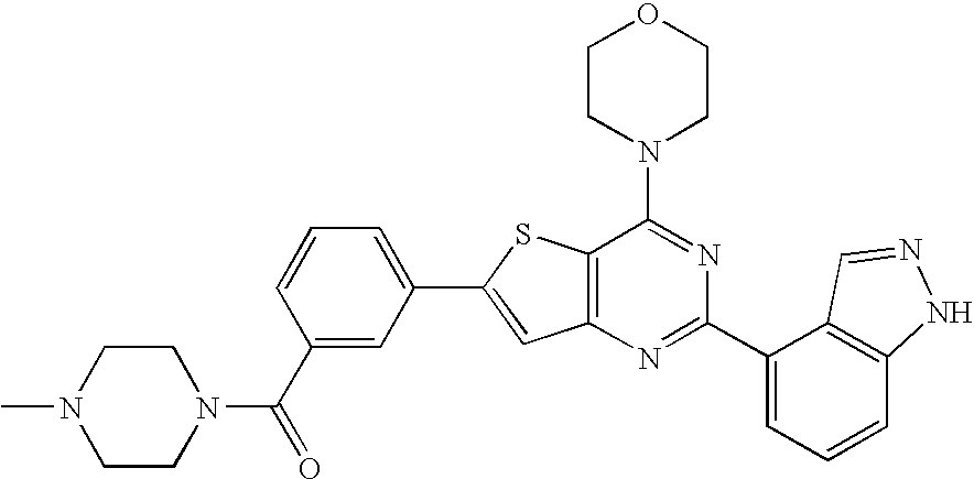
C1CN(C2=NC(C3=CC=CC4=C3C=NN4)=NC3=C2SC(C2=CC=CC(C(N4CCN(C)CC4)=O)=C2)=C3)CCO1
